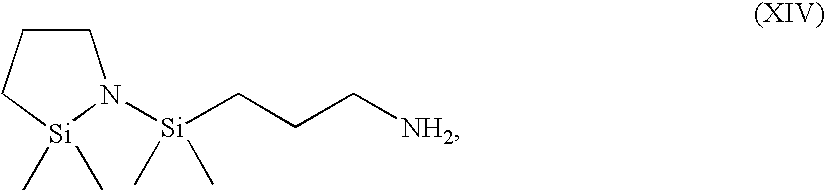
C1CC[Si](C)(C)N1[Si](CCC[NH2])(C)C
